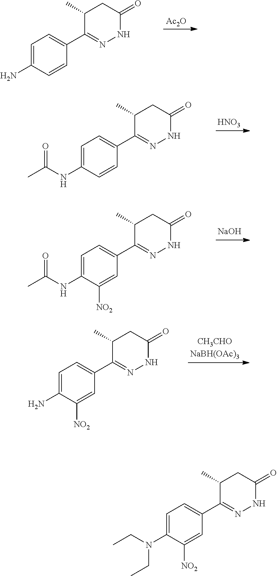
C1=C(N)C=CC(C2=NNC(=O)CC2C)=C1.[Ac2O].C1=C(NC(C)=O)C=CC(C2=NNC(=O)CC2C)=C1.[HNO3].C1=C(NC(C)=O)C([NO2])=CC(C2=NNC(=O)CC2C)=C1.[NaOH].C1=C(N)C([NO2])=CC(C2=NNC(=O)CC2C)=C1.C1=C(N(CC)CC)C([NO2])=CC(C2=NNC(=O)CC2C)=C1
